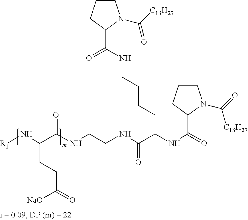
C1CCC(C(NCCCCC(NC(=O)C2N(C(=O)[C13H27])CCC2)C(NCCNC(C(N[R1])CCC(=O)[ONa])=O)=O)=O)N1C([C13H27])=O
